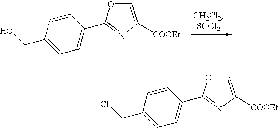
OCC1=CC=C(C2=NC([COOEt])=CO2)C=C1.ClCC1=CC=C(C2=NC([COOEt])=CO2)C=C1
